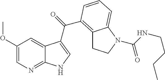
C12=C(C(=O)C3=CNC4=NC=C(OC)C=C43)C=CC=C1N(C(NCCCC)=O)CC2
